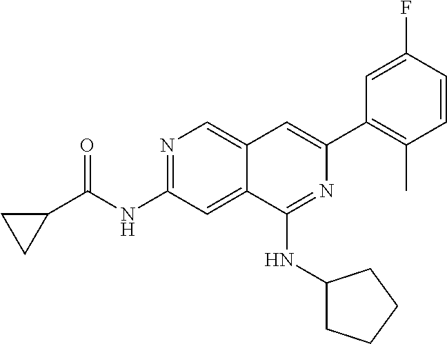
N1=C(NC(C2CC2)=O)C=C2C(=C1)C=C(C1=C(C)C=CC(F)=C1)N=C2NC1CCCC1
